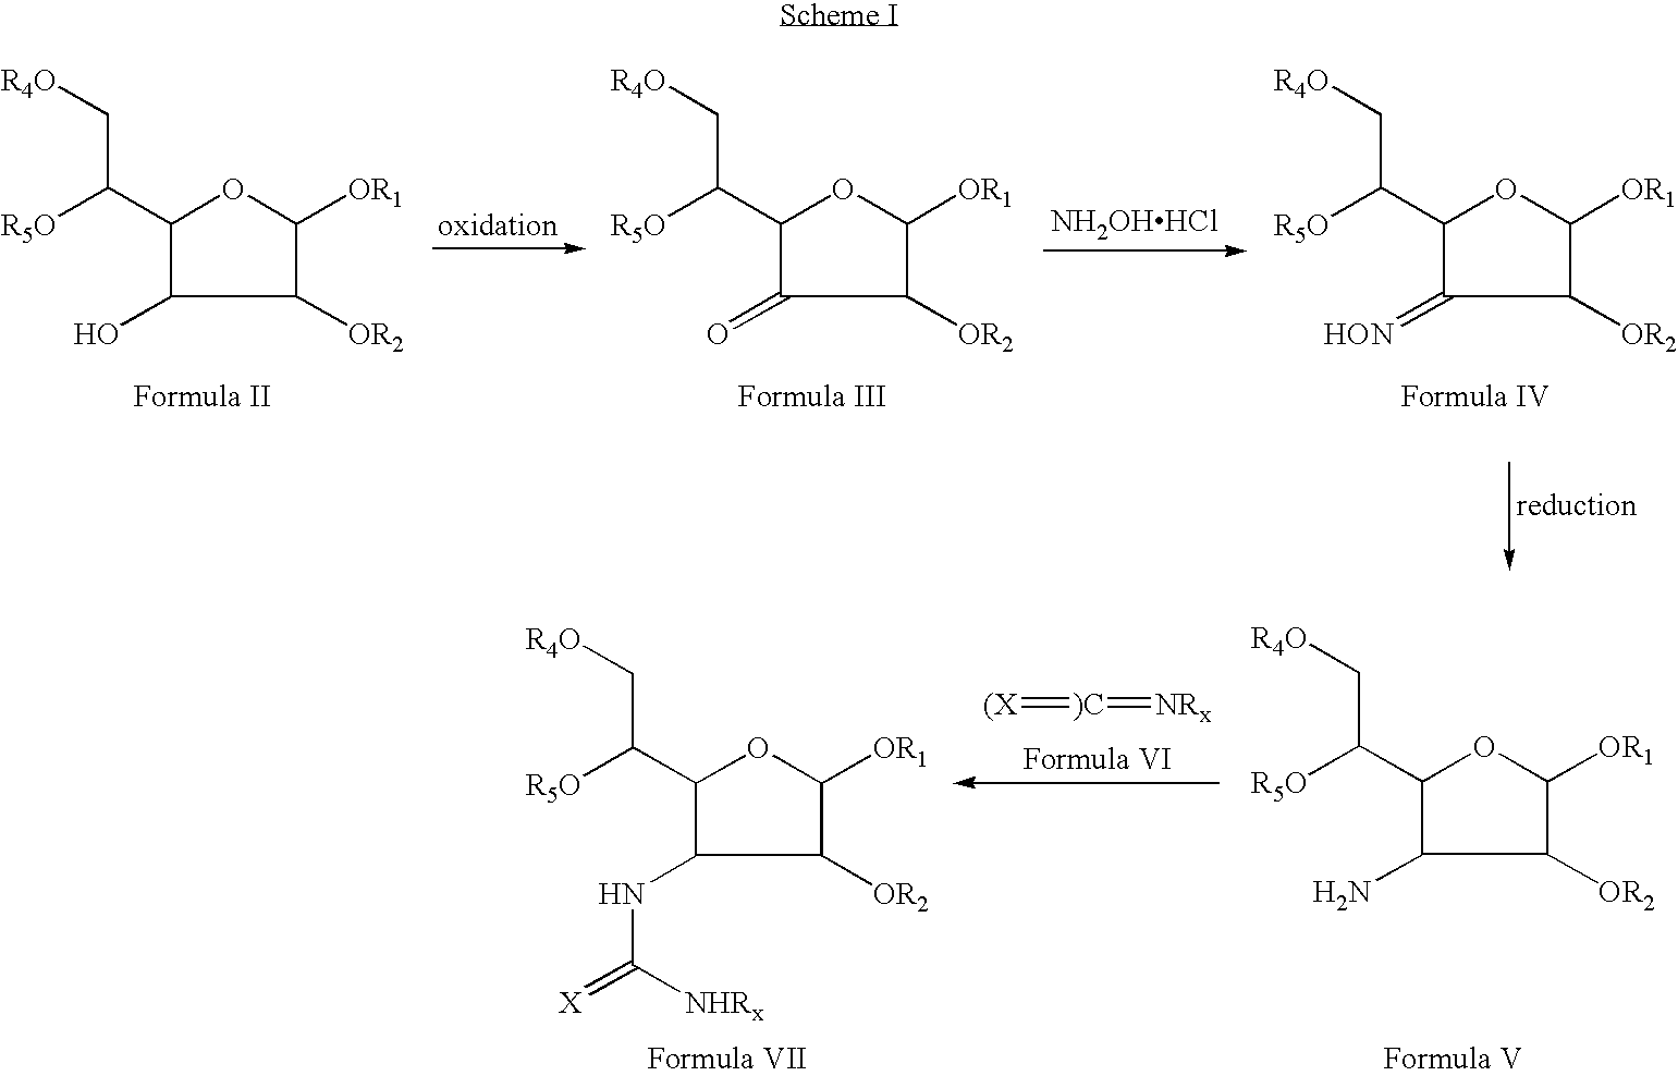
C1(C([R5O])C[R4O])C(O)C([OR2])C([OR1])O1.C1(C([R5O])C[R4O])C(=O)C([OR2])C([OR1])O1.[NH2OHHCl].C1(C([R5O])C[R4O])C(=[HON])C([OR2])C([OR1])O1.C1(C([R5O])C[R4O])C(N)C([OR2])C([OR1])O1.[(X]=[)C]=[NRx].C1(C([R5O])C[R4O])C(NC(=[X])[NHRx])C([OR2])C([OR1])O1
